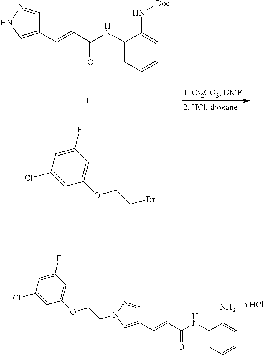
C1(C=CC(=O)NC2=CC=CC=C2N[Boc])=CNN=C1.C1=C(Cl)C=C(F)C=C1OCCBr.C1=C(Cl)C=C(F)C=C1OCCN1N=CC(C=CC(=O)NC2=CC=CC=C2N)=C1
